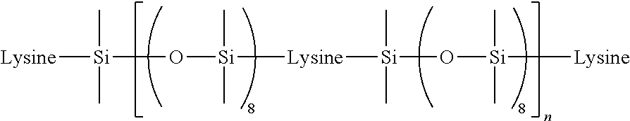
[Lysine][Si](C)(C)O[Si](C)(C)[Lysine][Si](C)(C)O[Si](C)(C)[Lysine]
